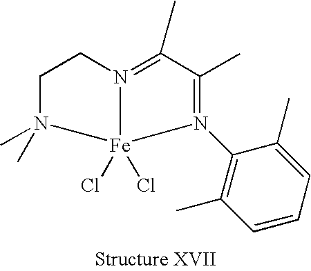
C1(C)=C(N2=C(C)C(C)=N3[Fe]2(Cl)(Cl)N(C)(C)CC3)C(C)=CC=C1
